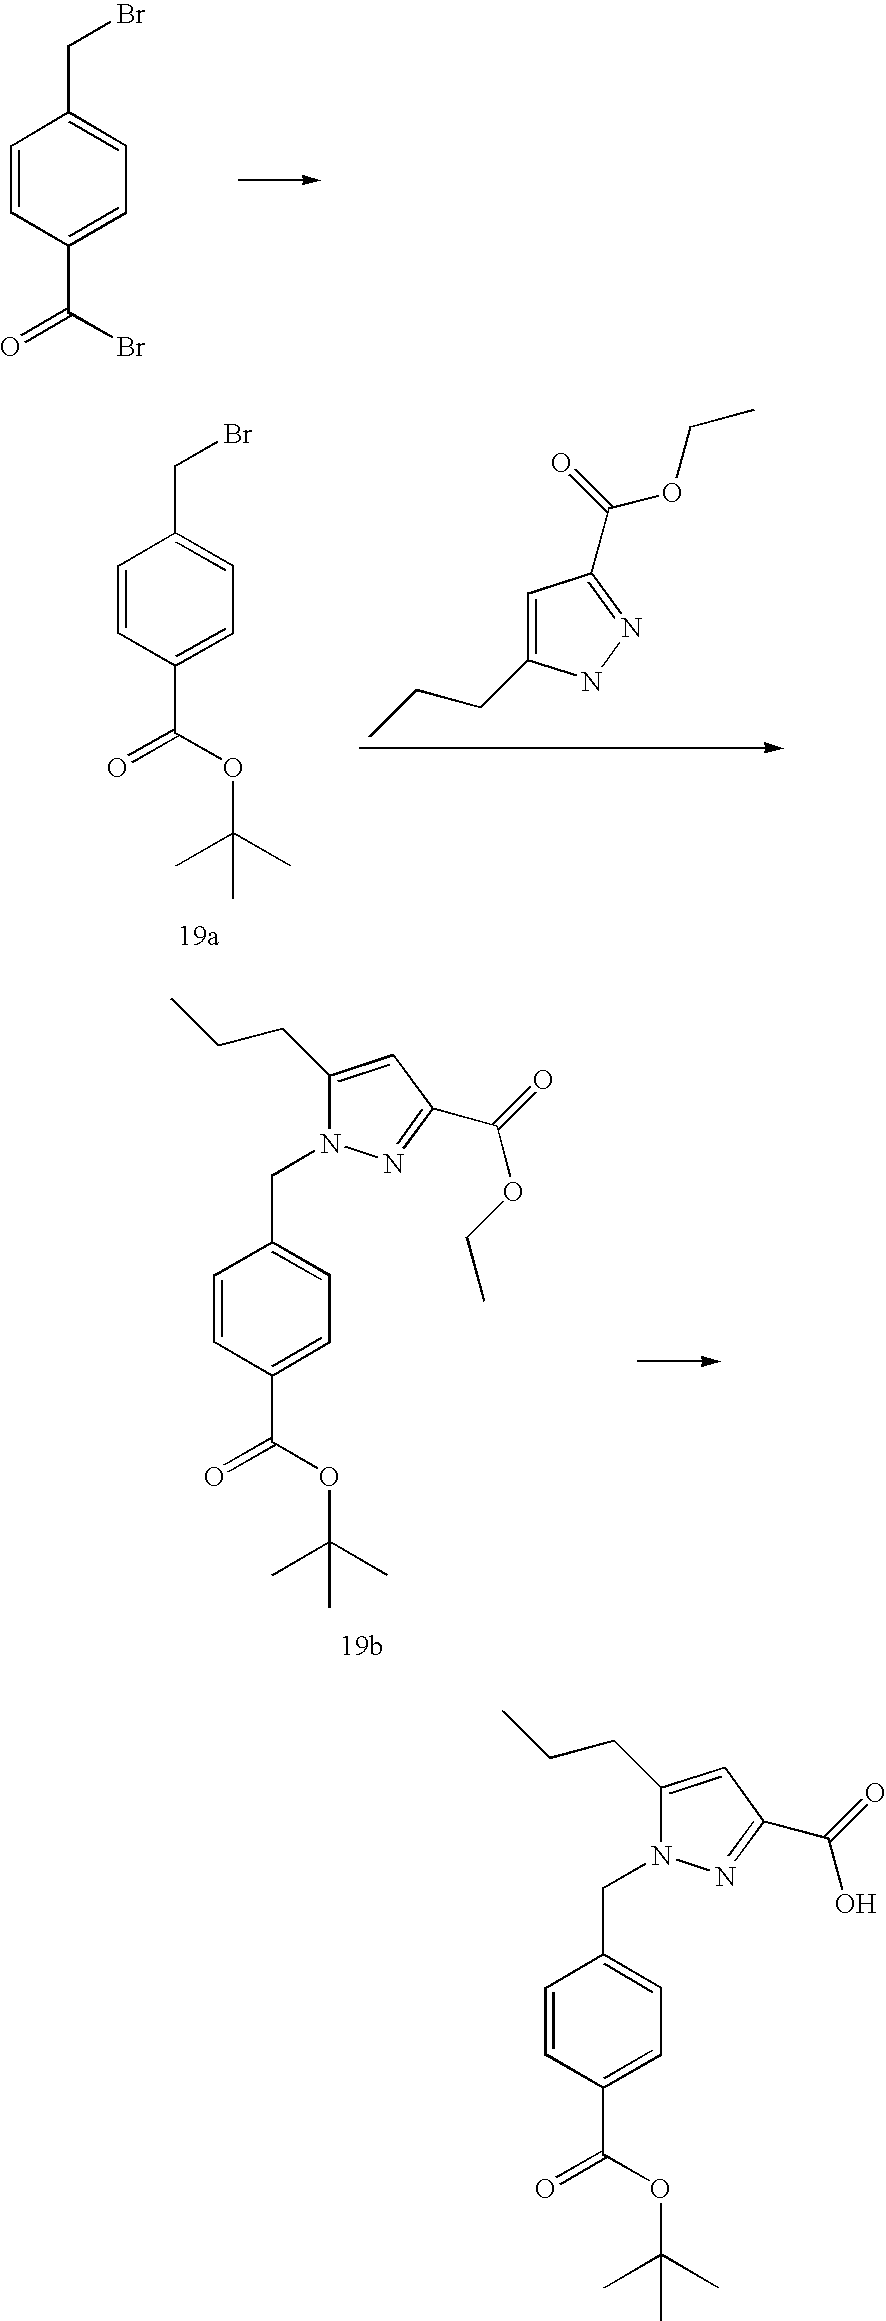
C1=CC(C(=O)Br)=CC=C1CBr.C1=CC(C(=O)OC(C)(C)C)=CC=C1CBr.C1=C(CCC)NN=C1C(=O)OCC.C1=CC(C(=O)OC(C)(C)C)=CC=C1CN1C(CCC)=CC(C(OCC)=O)=N1.C1=CC(C(=O)OC(C)(C)C)=CC=C1CN1C(CCC)=CC(C(O)=O)=N1
